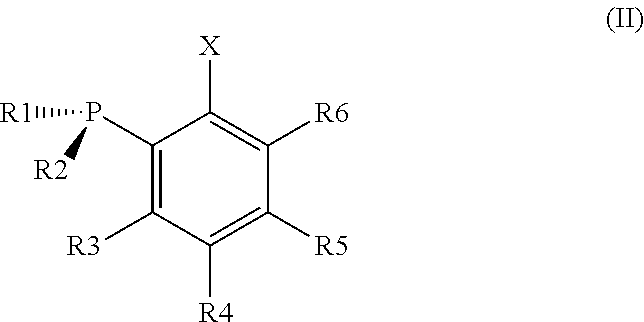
C1(P([R1])[R2])=C([R3])C([R4])=C([R5])C([R6])=C1[X]
